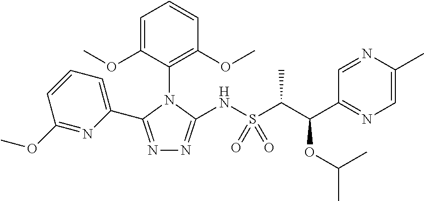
N1=C(OC)C=CC=C1C1=NN=C(NS(C(C(C2=NC=C(C)N=C2)OC(C)C)C)(=O)=O)N1C1=C(OC)C=CC=C1OC
